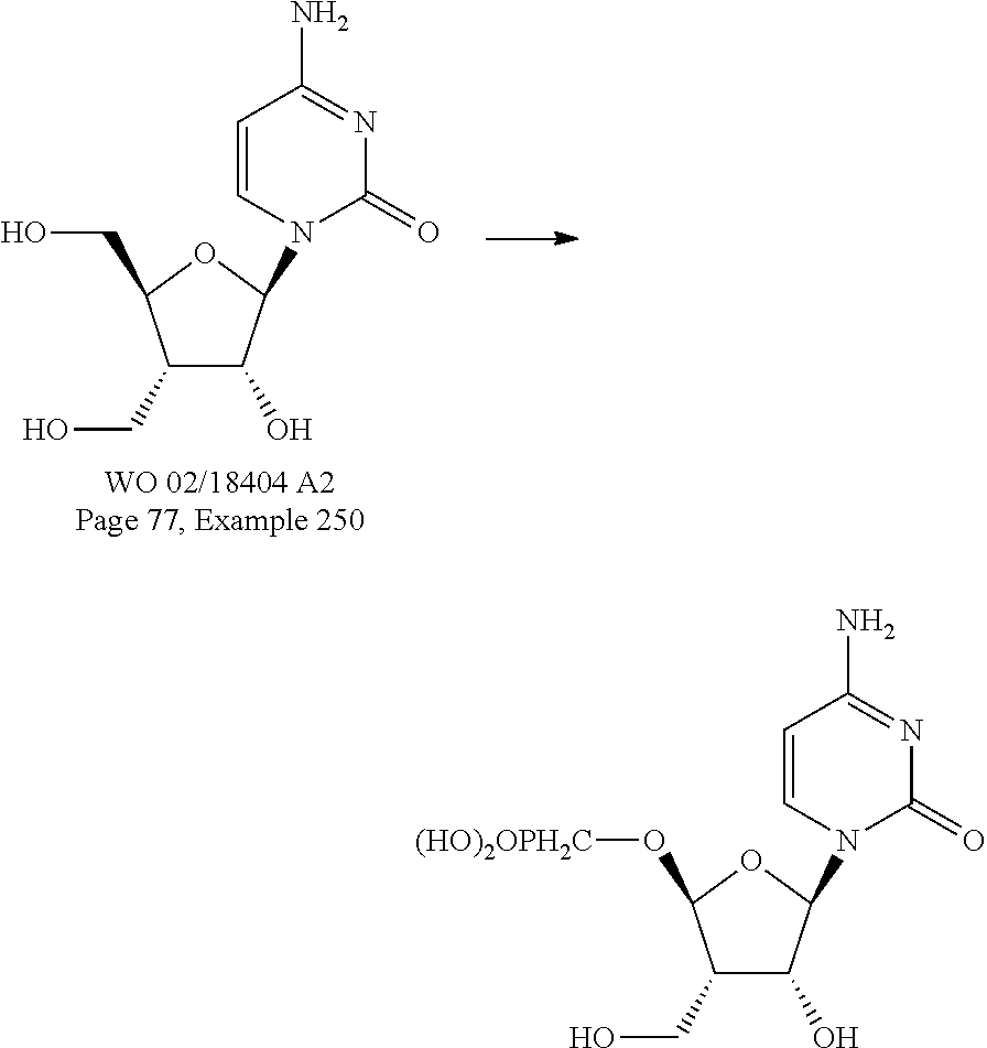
C1(CO)C(O)C(N2C(=O)N=C(N)C=C2)OC1CO.C1(CO)C(O)C(N2C(=O)N=C(N)C=C2)OC1O[(HO)2OPH2C]
